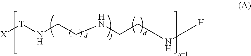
[T](NCCNCCN[H])[X].[d]
